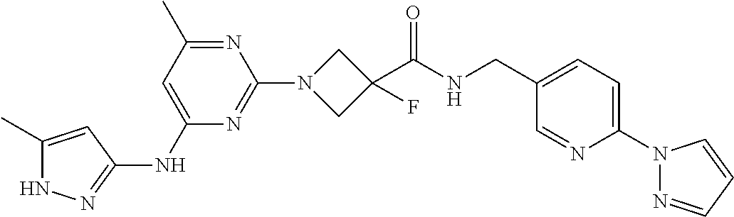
N1C(C)=CC(NC2=CC(C)=NC(N3CC(C(NCC4=CC=C(N5N=CC=C5)N=C4)=O)(F)C3)=N2)=N1
